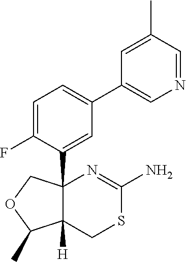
C1=C(F)C(C23C([H])(CSC(N)=N2)C(C)OC3)=CC(C2=CN=CC(C)=C2)=C1
